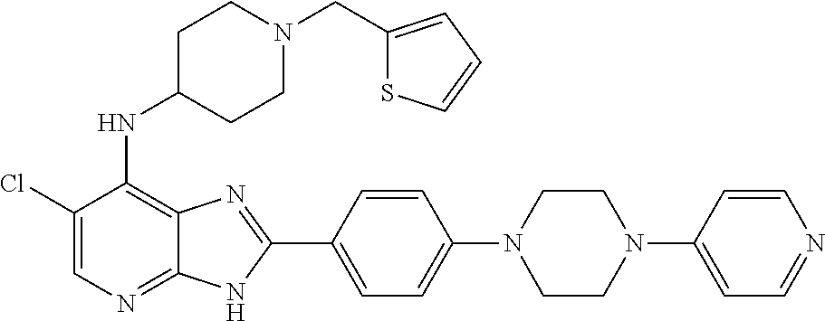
C1(Cl)=CN=C2C(=C1NC1CCN(CC3=CC=CS3)CC1)N=C(C1=CC=C(N3CCN(C4=CC=NC=C4)CC3)C=C1)N2
